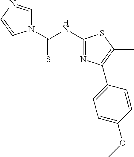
N1(C(NC2=NC(C3=CC=C(OC)C=C3)=C(C)S2)=S)C=NC=C1
